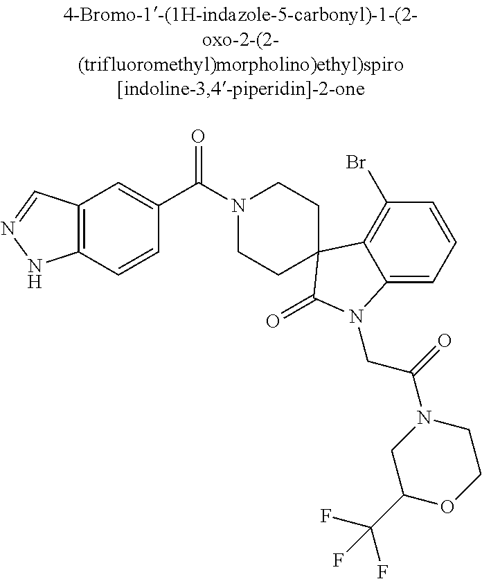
N1(C(C2=CC3=C(C=C2)NN=C3)=O)CCC2(CC1)C1=C(Br)C=CC=C1N(CC(=O)N1CCOC(C(F)(F)F)C1)C2=O
